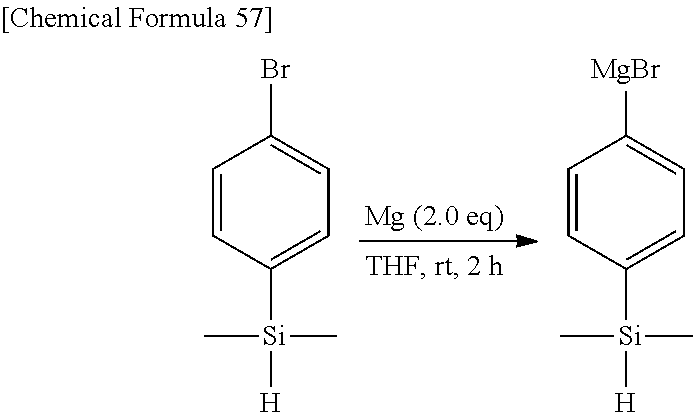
C1=CC([Si](C)([H])C)=CC=C1Br.C1=CC([Si](C)([H])C)=CC=C1[MgBr]
